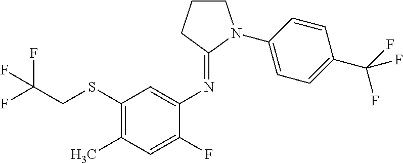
N(C1=CC(SCC(F)(F)F)=C(C)C=C1F)=C1N(C2=CC=C(C(F)(F)F)C=C2)CCC1
